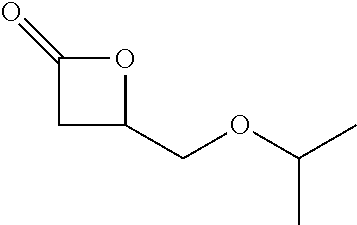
C1(=O)CC(COC(C)C)O1
